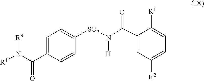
C1=C(C(=O)N([R3])[R4])C=CC([SO2]N([H])C(=O)C2=CC([R2])=CC=C2[R1])=C1
